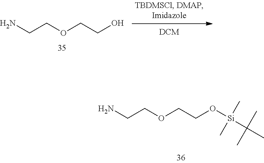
NCCOCCO[Si](C(C)(C)C)(C)C.NCCOCCO
